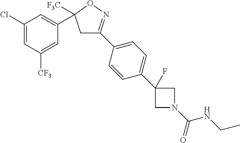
C1C(C2=CC=C(C3(F)CN(C(=O)NCC)C3)C=C2)=NOC1(C1=CC(Cl)=CC([CF3])=C1)[F3C]
